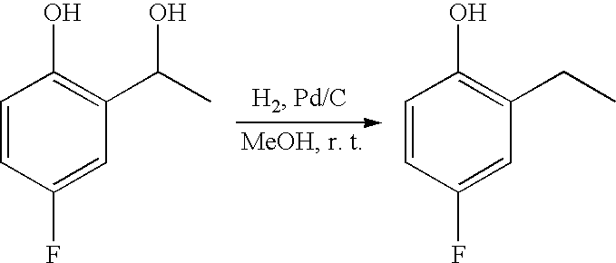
C1=CC(F)=CC(C(O)C)=C1O.C1=CC(F)=CC(CC)=C1O
